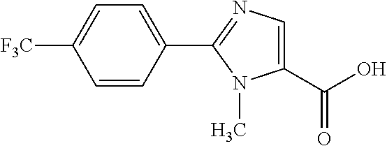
C1(C(O)=O)=CN=C(C2=CC=C([F3C])C=C2)N1C
